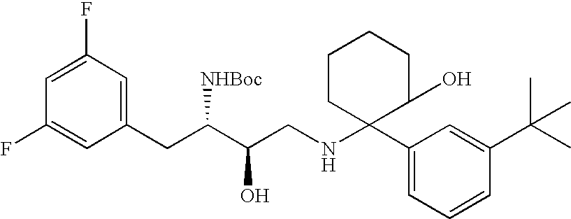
C1=C(F)C=C(CC(C(CNC2(C3=CC=CC(C(C)(C)C)=C3)C(O)CCCC2)O)[NHBoc])C=C1F
